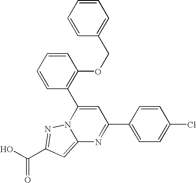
O=C(O)C1=NN2C(=C1)N=C(C1=CC=C(Cl)C=C1)C=C2C1=C(OCC2=CC=CC=C2)C=CC=C1
